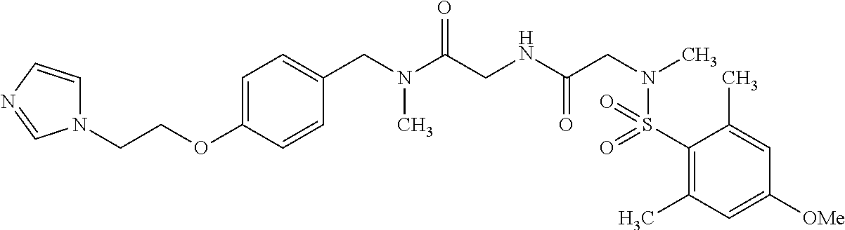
C1(S(N(CC(NCC(N(CC2=CC=C(OCCN3C=CN=C3)C=C2)C)=O)=O)C)(=O)=O)=C(C)C=C([OMe])C=C1C
